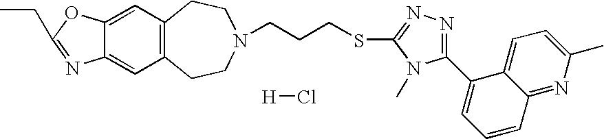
[H]Cl.C12=CC3=C(C=C1OC(CC)=N2)CCN(CCCSC1=NN=C(C2=CC=CC4=NC(C)=CC=C24)N1C)CC3
